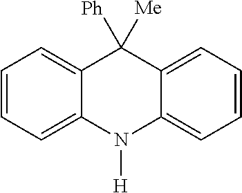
C1=CC=C2C(=C1)C([Ph])([Me])C1=CC=CC=C1N2[H]
